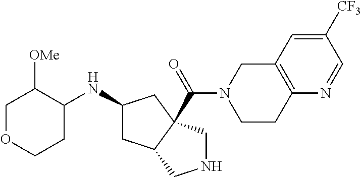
C1(NC2CC3C(C(N4CCC5=C(C4)C=C([CF3])C=N5)=O)(C2)CNC3)C([OMe])COCC1
